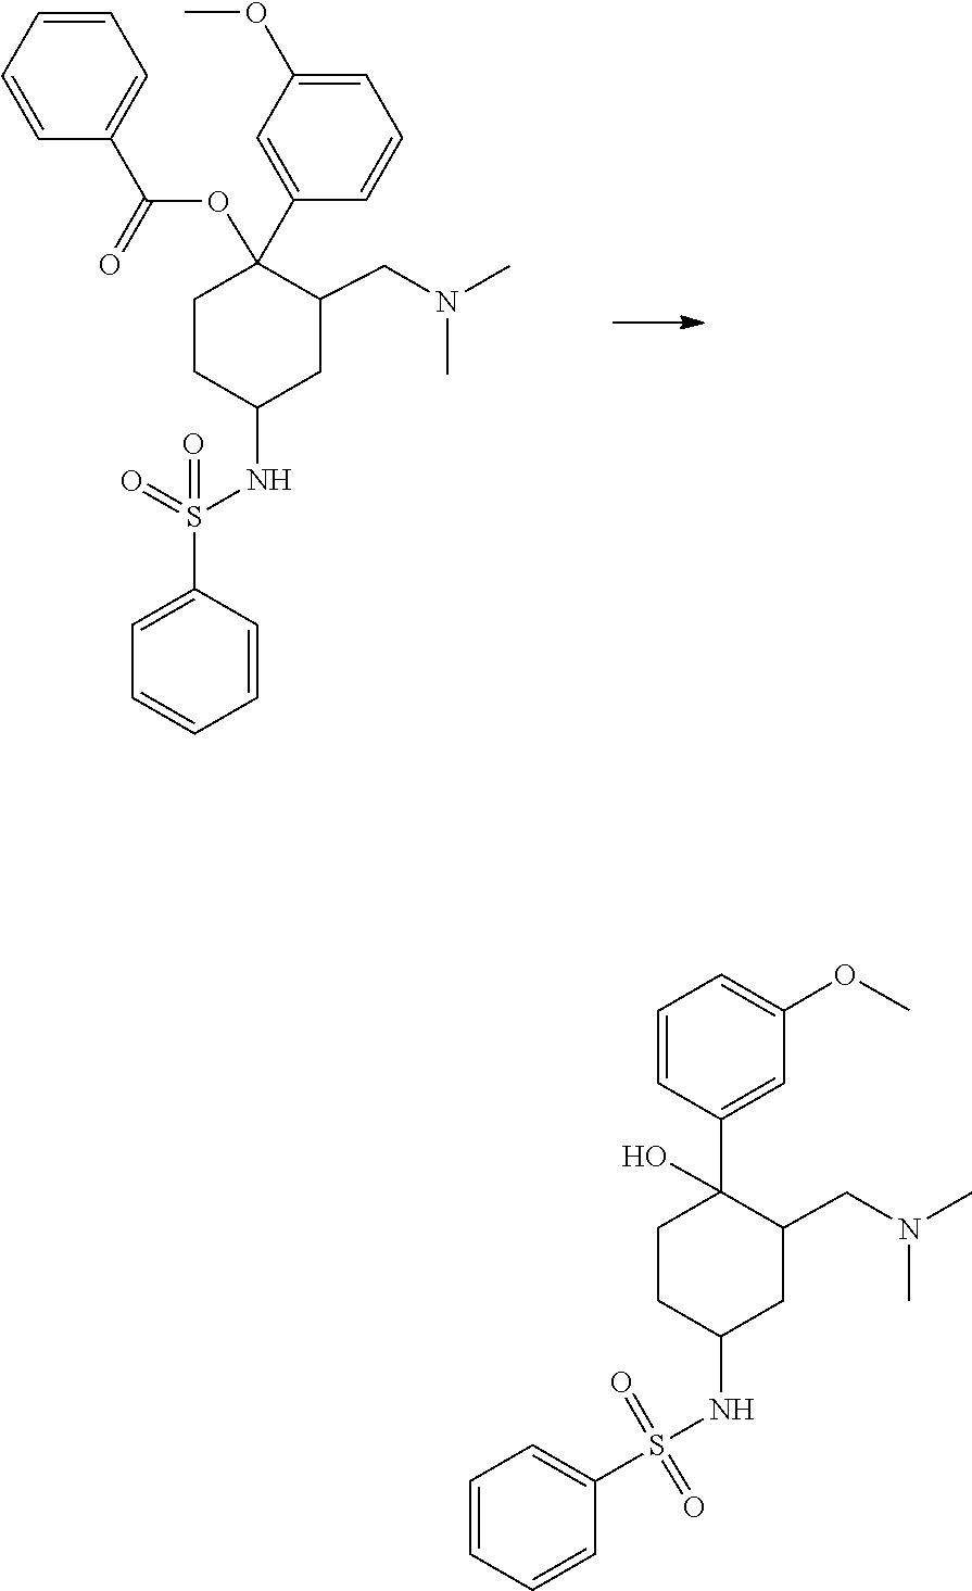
C1=CC(C(=O)OC2(C3=CC(OC)=CC=C3)CCC(NS(=O)(=O)C3=CC=CC=C3)CC2CN(C)C)=CC=C1.S(=O)(C1=CC=CC=C1)(=O)NC1CC(CN(C)C)C(C2=CC(OC)=CC=C2)(O)CC1
